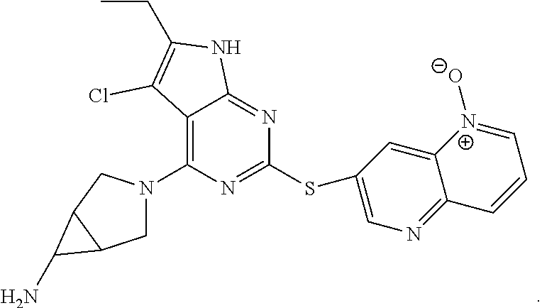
C1N(C2=C3C(=NC(SC4=CN=C5C(=C4)[N+]([O-])=CC=C5)=N2)NC(CC)=C3Cl)CC2C1C2N
